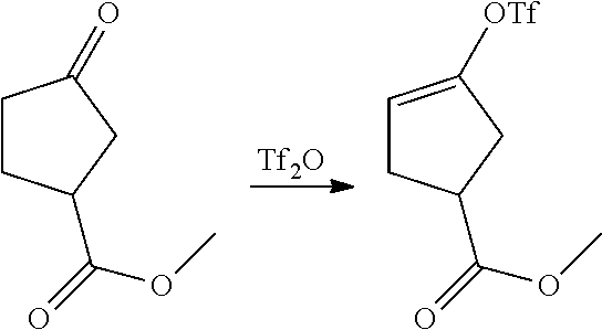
C1CC(C(=O)OC)CC1=O.[Tf2O].C1=C([OTf])CC(C(=O)OC)C1
